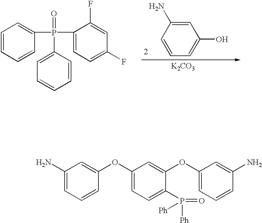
C1(N)=CC=CC(OC2=CC=C(P(=O)([Ph])[Ph])C(OC3=CC=CC(N)=C3)=C2)=C1.C1=CC=CC(P(C2=CC=C(F)C=C2F)(=O)C2=CC=CC=C2)=C1.C1=C(O)C=C(N)C=C1.[K2CO3]
